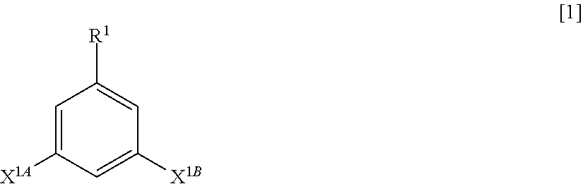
C1=C([X1A])C=C([X1B])C=C1[R1]
